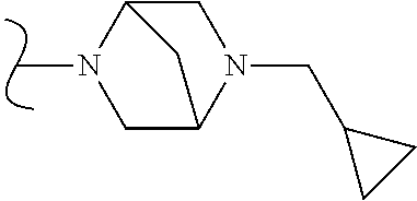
C1C2N(CC3CC3)CC(C2)N1C
